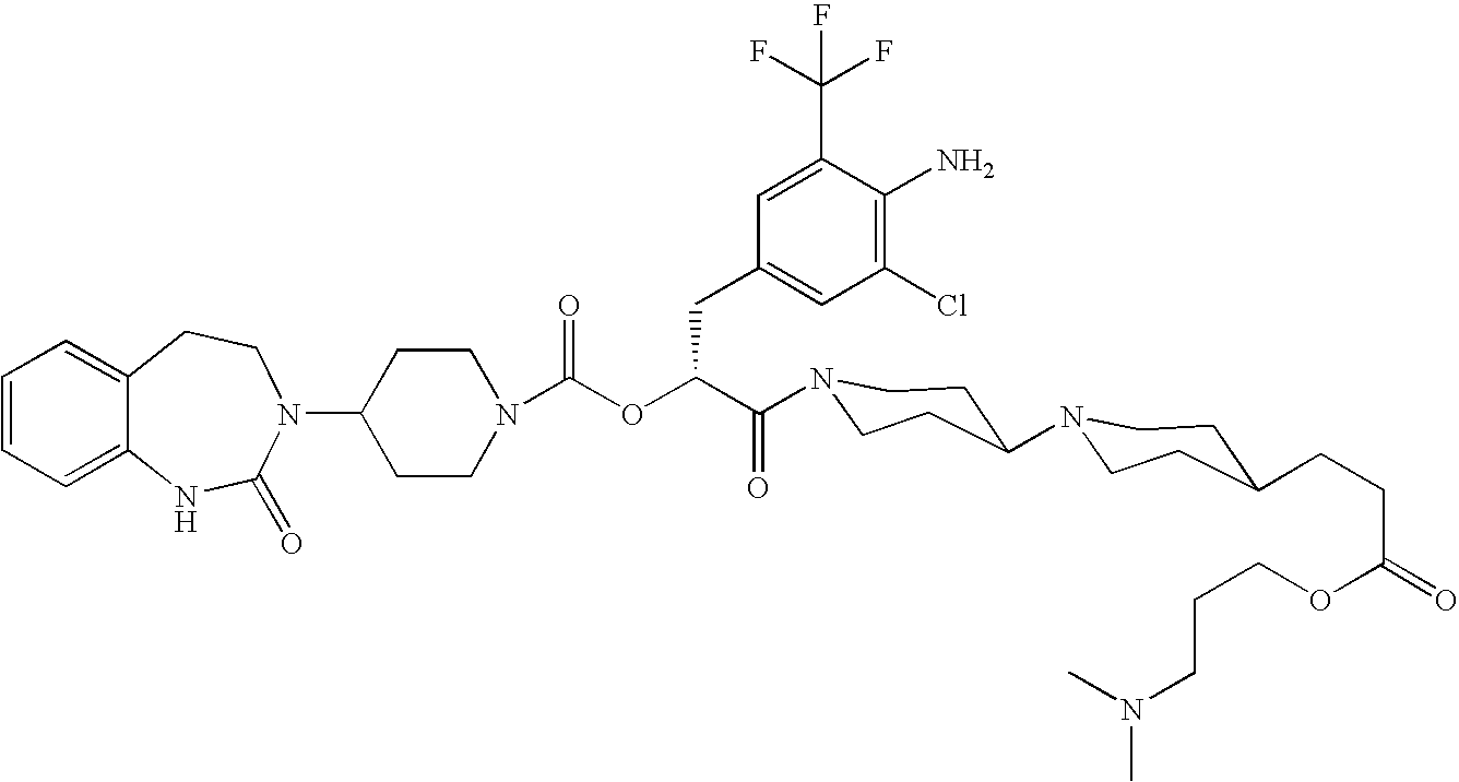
C12=CC=CC=C1NC(=O)N(C1CCN(C(OC(C(=O)N3CCC(N4CCC(CCC(=O)OCCCN(C)C)CC4)CC3)CC3=CC(Cl)=C(N)C(C(F)(F)F)=C3)=O)CC1)CC2
